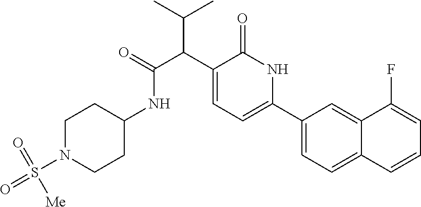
C1(C2=CC=C(C(C(=O)NC3CCN(S(=O)(=O)[Me])CC3)C(C)C)C(=O)N2)=CC=C2C(=C1)C(F)=CC=C2
